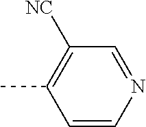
C1=CN=CC([NC])=C1C
